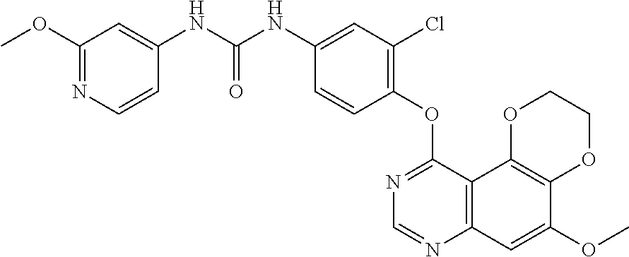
C12=C(C3=C(C=C1OC)N=CN=C3OC1=C(Cl)C=C(NC(NC3=CC(OC)=NC=C3)=O)C=C1)OCCO2
